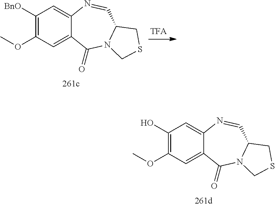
C1([BnO])=C(OC)C=C2C(=C1)N=CC1N(C2=O)CSC1.C1(O)=C(OC)C=C2C(=C1)N=CC1N(C2=O)CSC1
